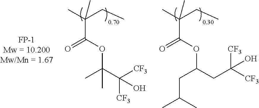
CC(CC)(C(OC(C)(C([CF3])([CF3])O)C)=O)C.CC(CC)(C(OC(CC(C)C)CC([CF3])([CF3])O)=O)C
